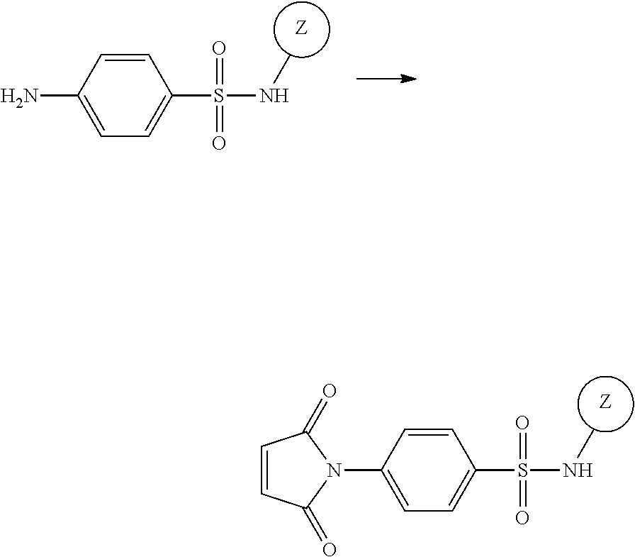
[Z].C1=CC(N)=CC=C1S(NC)(=O)=O.[Z].C1=CC(N2C(=O)C=CC2=O)=CC=C1S(NC)(=O)=O
